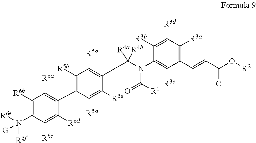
C1([R5b])=C(C2=C([R6a])C([R6b])=C(N([R6e])([R6f])[G])C([R6c])=C2[R6d])C([R5d])=C([R5e])C(C(N(C2=C([R3c])C(C=CC(O[R2])=O)=C([R3a])C([R3d])=C2[R3b])C([R1])=O)([R4a])[R4b])=C1[R5a]
